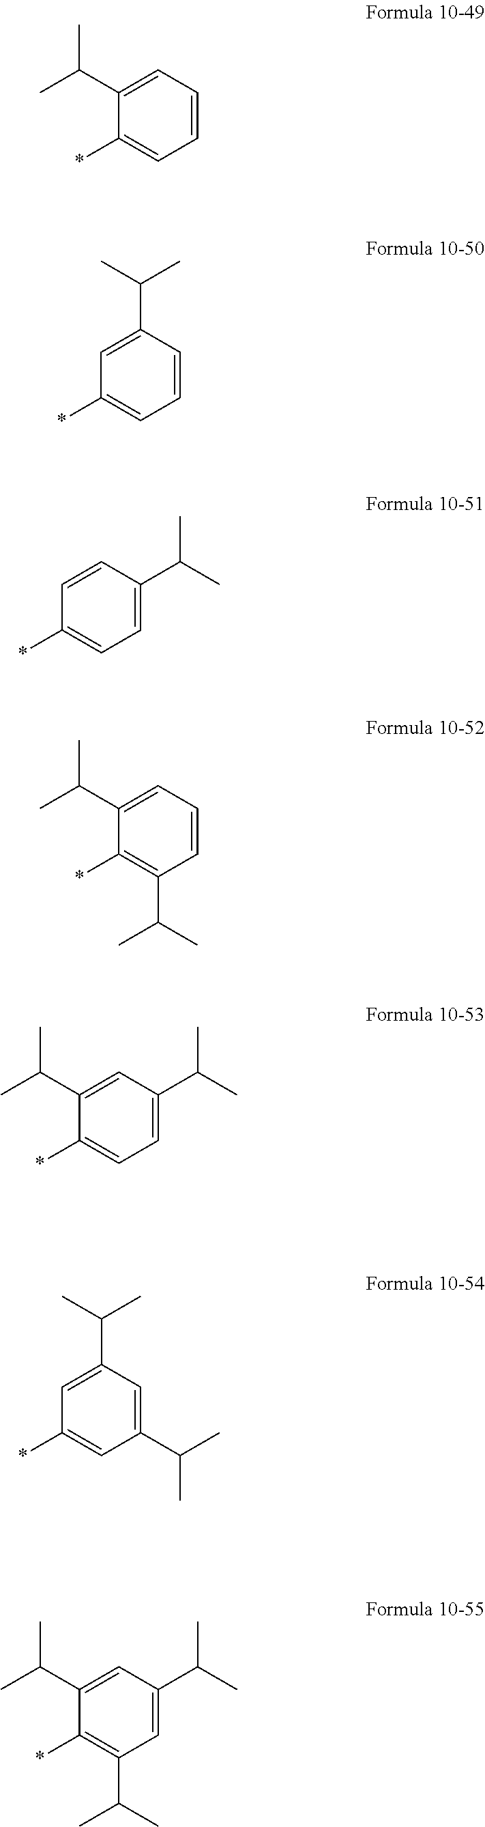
*C1=CC=CC=C1C(C)C.*C1=CC=CC(C(C)C)=C1.*C1=CC=C(C(C)C)C=C1.*C1=C(C(C)C)C=CC=C1C(C)C.*C1=CC=C(C(C)C)C=C1C(C)C.*C1=CC(C(C)C)=CC(C(C)C)=C1.*C1=C(C(C)C)C=C(C(C)C)C=C1C(C)C
